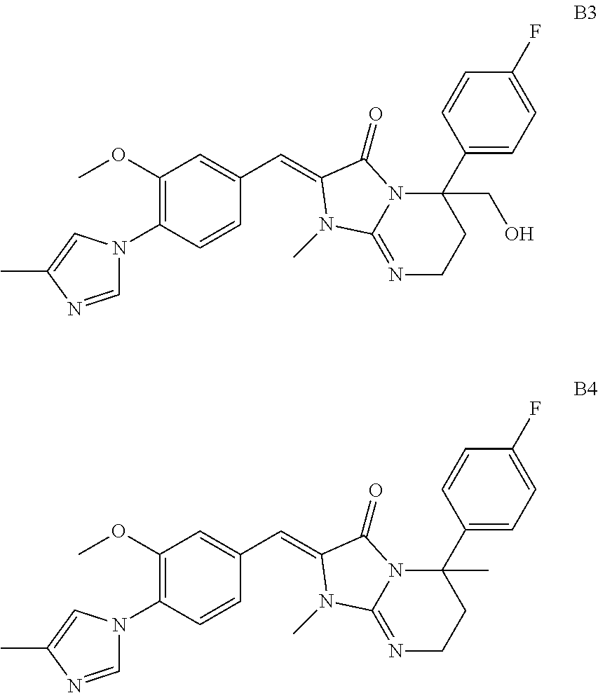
C1=NC(C)=CN1C1=C(OC)C=C(C=C2C(=O)N3C(CO)(C4=CC=C(F)C=C4)CCN=C3N2C)C=C1.C1=NC(C)=CN1C1=C(OC)C=C(C=C2C(=O)N3C(C)(C4=CC=C(F)C=C4)CCN=C3N2C)C=C1
